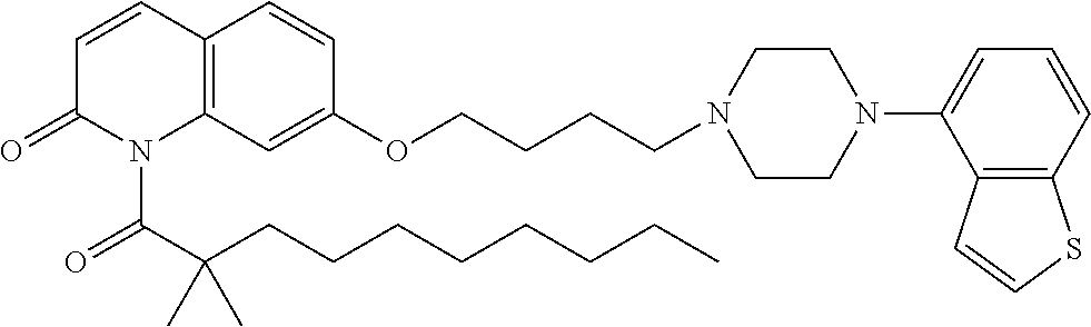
C1=CC2=C(N(C(C(CCCCCCCC)(C)C)=O)C1=O)C=C(OCCCCN1CCN(C3=CC=CC4=C3C=CS4)CC1)C=C2
